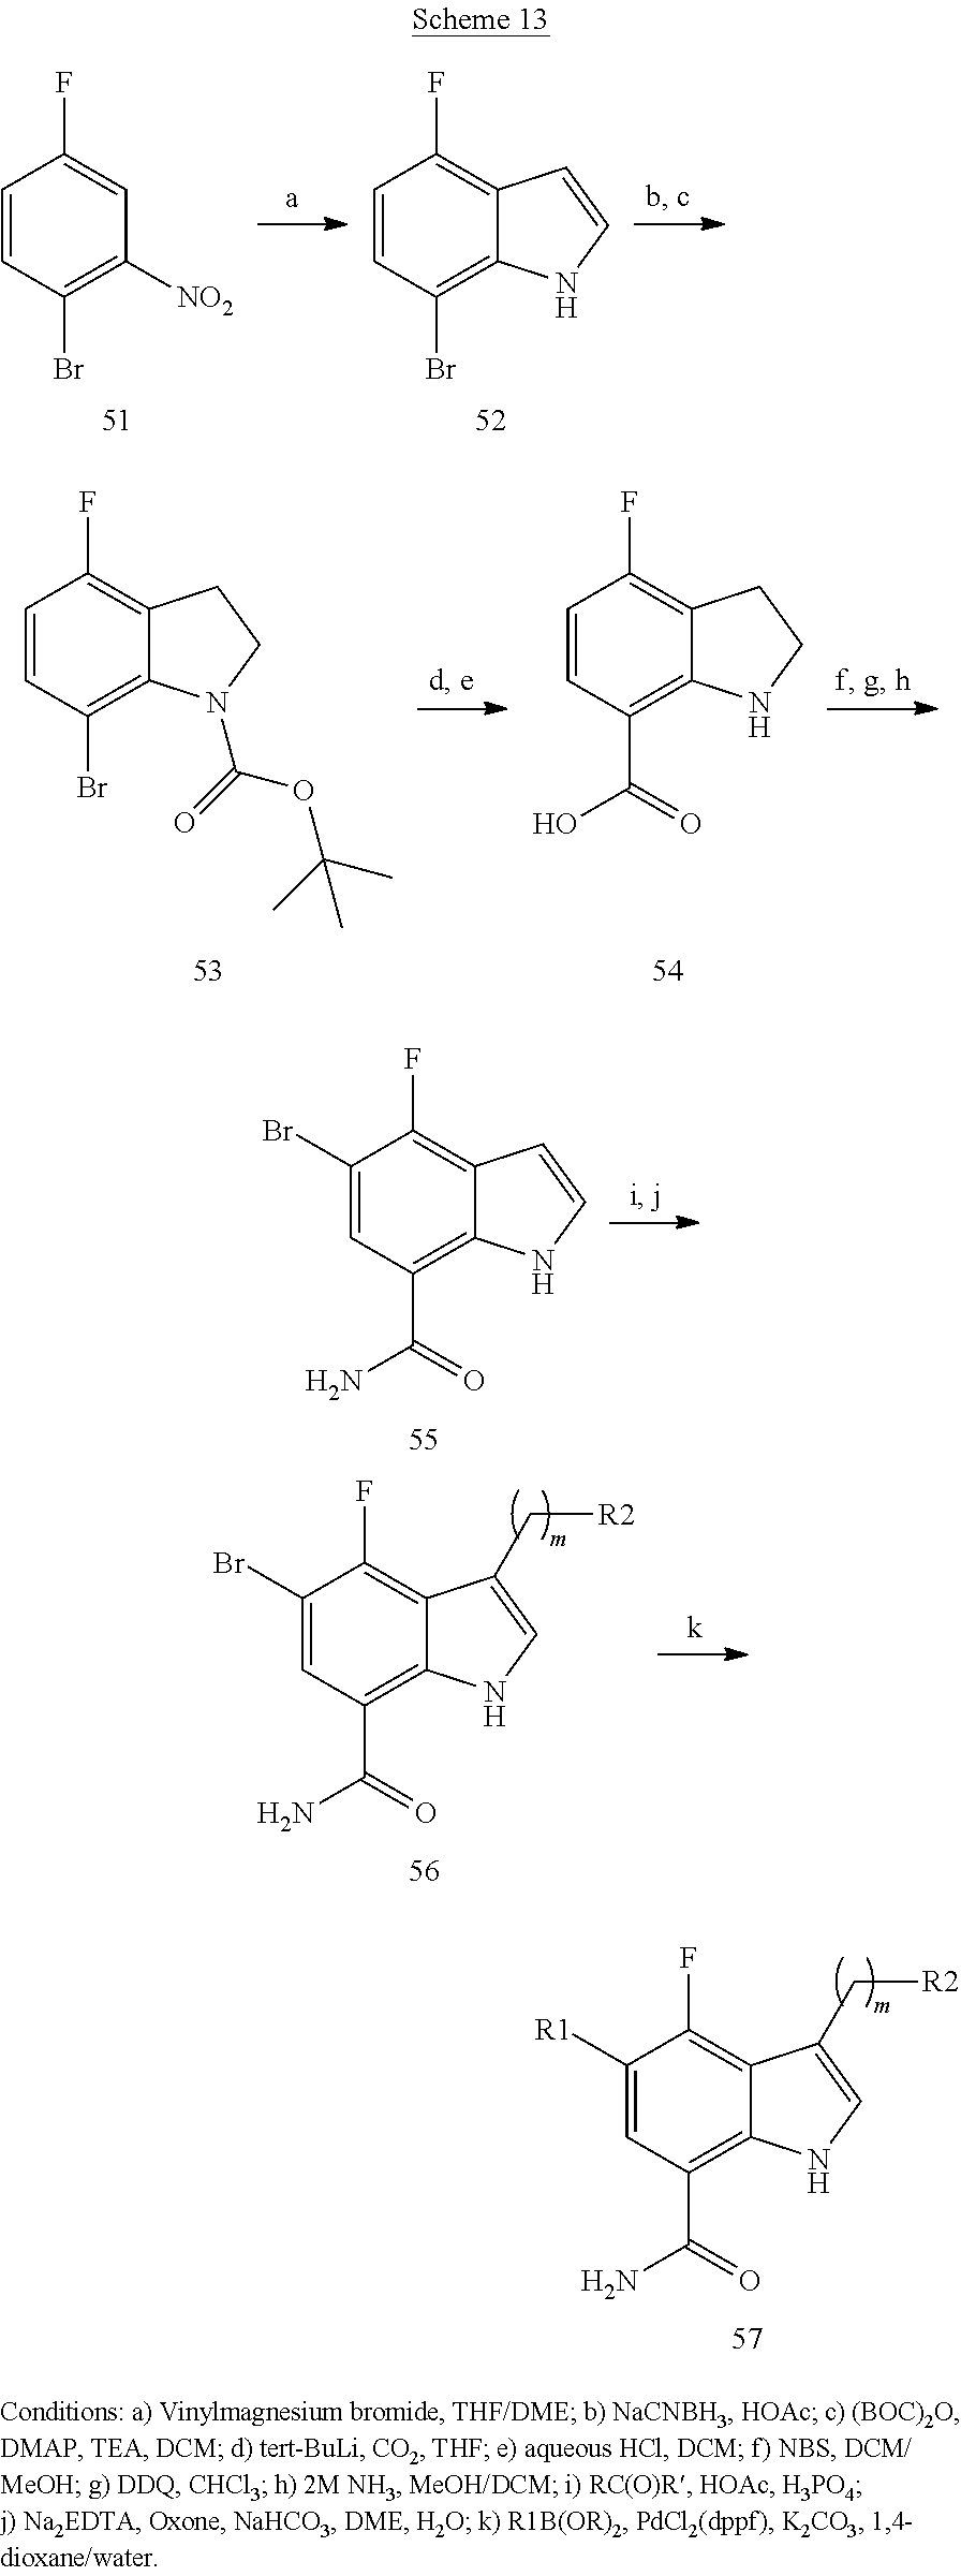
C1=CC(Br)=C([NO2])C=C1F.C1=CC(Br)=C2C(=C1F)C=CN2.C1=CC(Br)=C2C(=C1F)CCN2C(=O)OC(C)(C)C.C1=CC(C(=O)O)=C2C(=C1F)CCN2.C1(Br)=CC(C(=O)N)=C2C(=C1F)C=CN2.C1(Br)=CC(C(=O)N)=C2C(=C1F)C(C[R2])=CN2.C1([R1])=CC(C(=O)N)=C2C(=C1F)C(C[R2])=CN2
